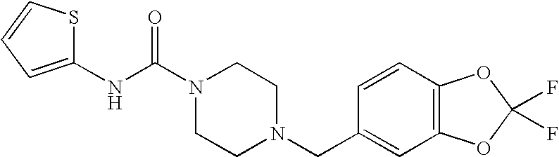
C1(NC(N2CCN(CC3=CC4=C(C=C3)OC(F)(F)O4)CC2)=O)=CC=CS1
